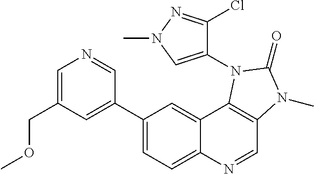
C1=C(COC)C=C(C2=CC=C3C(=C2)C2=C(C=N3)N(C)C(=O)N2C2=CN(C)N=C2Cl)C=N1
